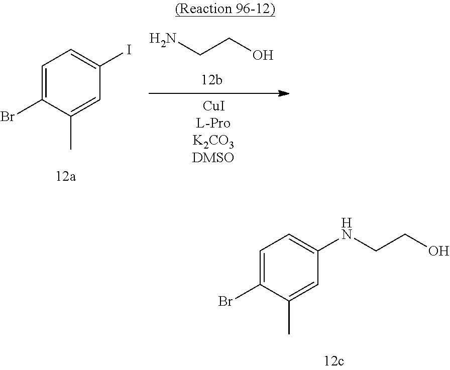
C1=C(Br)C(C)=CC(I)=C1.NCCO.C1=C(Br)C(C)=CC(NCCO)=C1
